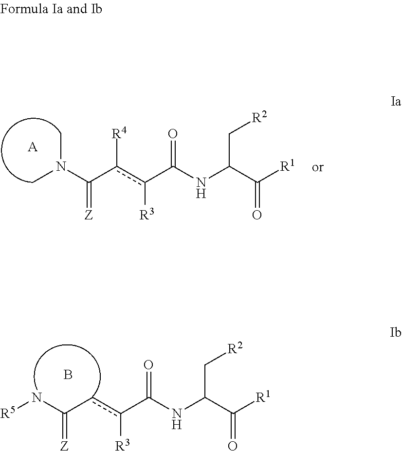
N(C(c(c(C(NC(C([R1])=O)C[R2])=O)[R3])[R4])=[Z])(C)C.[A].N(C(cc(C(NC(C([R1])=O)C[R2])=O)[R3])=[Z])[R5].B
